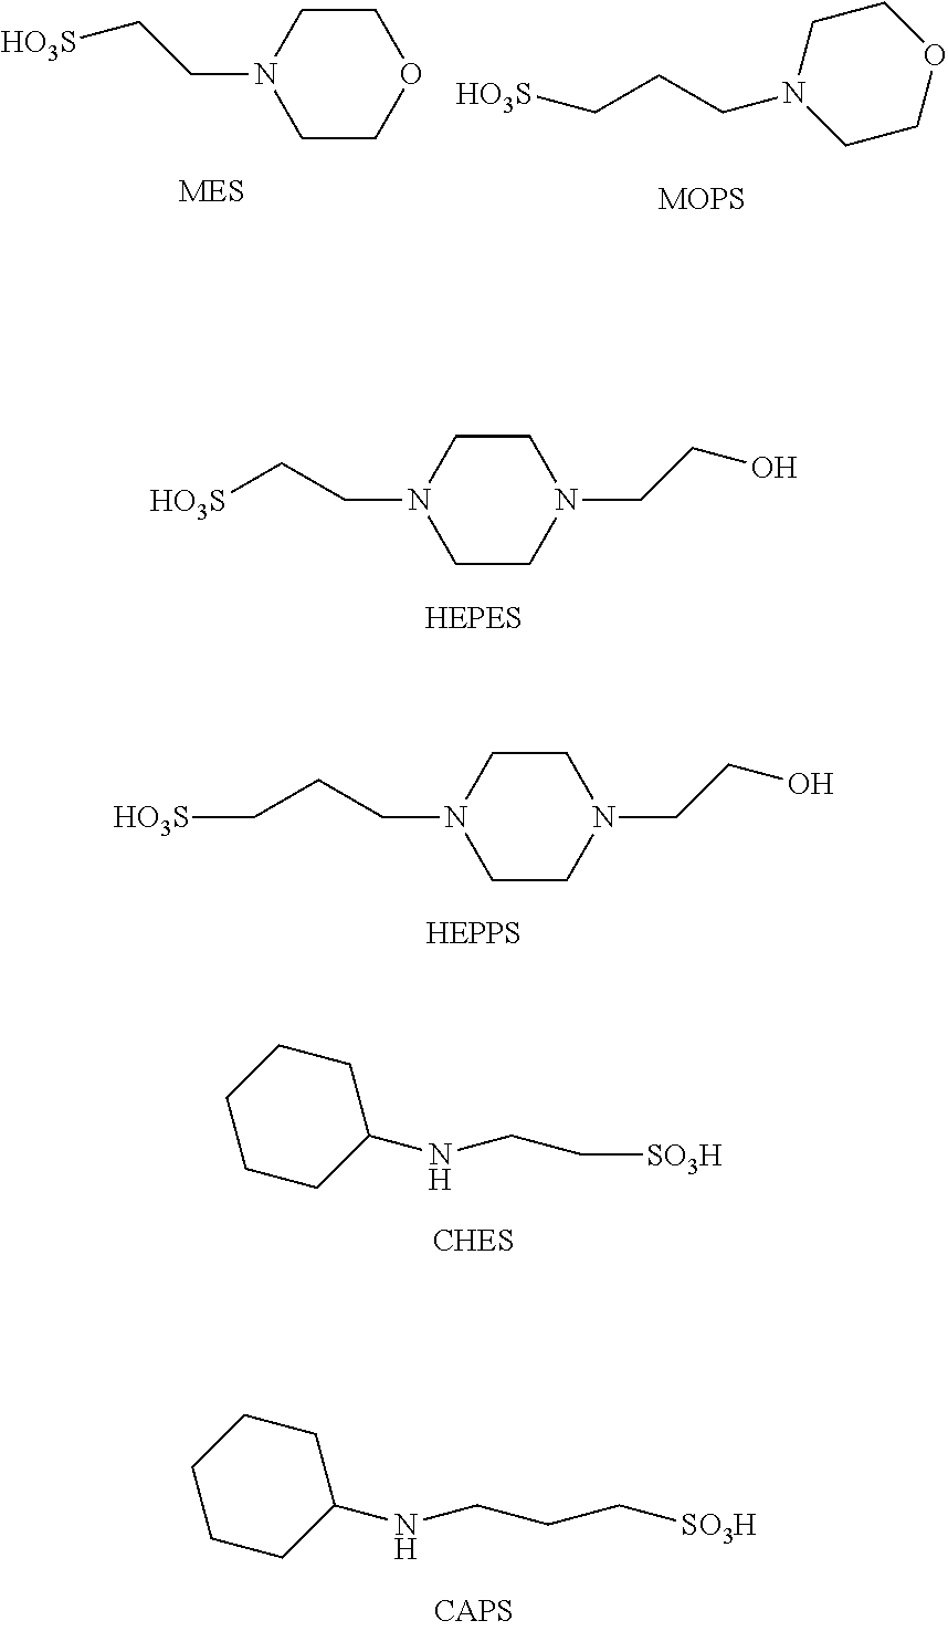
C1CN(CCO)CCN1CC[HO3S].C1CN(CCO)CCN1CCC[HO3S].C1(NCC[SO3H])CCCCC1.C1(NCCC[SO3H])CCCCC1.C1CN(CC[HO3S])CCO1.C(CCN1CCOCC1)[HO3S].[MOPS]
